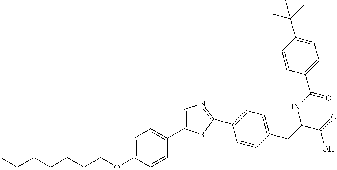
CCCCCCCOC1=CC=C(C2=CN=C(C3=CC=C(CC(C(=O)O)NC(C4=CC=C(C(C)(C)C)C=C4)=O)C=C3)S2)C=C1
